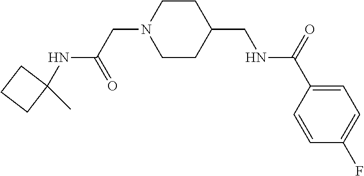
C1(NC(CN2CCC(CNC(C3=CC=C(F)C=C3)=O)CC2)=O)(C)CCC1
